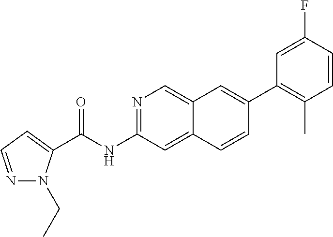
N1=C(NC(=O)C2=CC=NN2CC)C=C2C(=C1)C=C(C1=C(C)C=CC(F)=C1)C=C2
